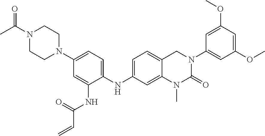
C1(NC2=CC=C(N3CCN(C(C)=O)CC3)C=C2NC(C=C)=O)=CC=C2C(=C1)N(C)C(=O)N(C1=CC(OC)=CC(OC)=C1)C2
